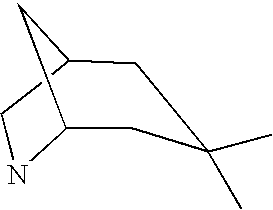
C12NCC(C1)CC(C)(C)C2
